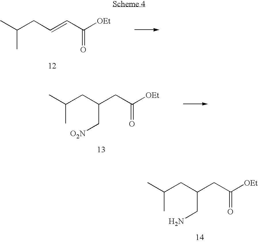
CC(CC=CC([OEt])=O)C.CC(CC(CC([OEt])=O)C[O2N])C.CC(CC(CC([OEt])=O)CN)C
